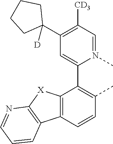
C12=C(C=CC(C)=C1C1=CC(C3([D])CCCC3)=C([CD3])C=N1C)C1=C([X]2)N=CC=C1
